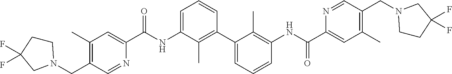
C1(C)=C(CN2CCC(F)(F)C2)C=NC(C(NC2=CC=CC(C3=CC=CC(NC(C4=CC(C)=C(CN5CCC(F)(F)C5)C=N4)=O)=C3C)=C2C)=O)=C1
